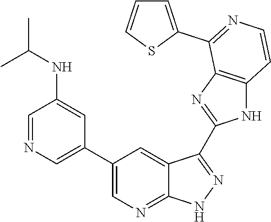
C1=NC=C(C2=CN=C3C(=C2)C(C2=NC4=C(N2)C=CN=C4C2=CC=CS2)=NN3)C=C1NC(C)C
